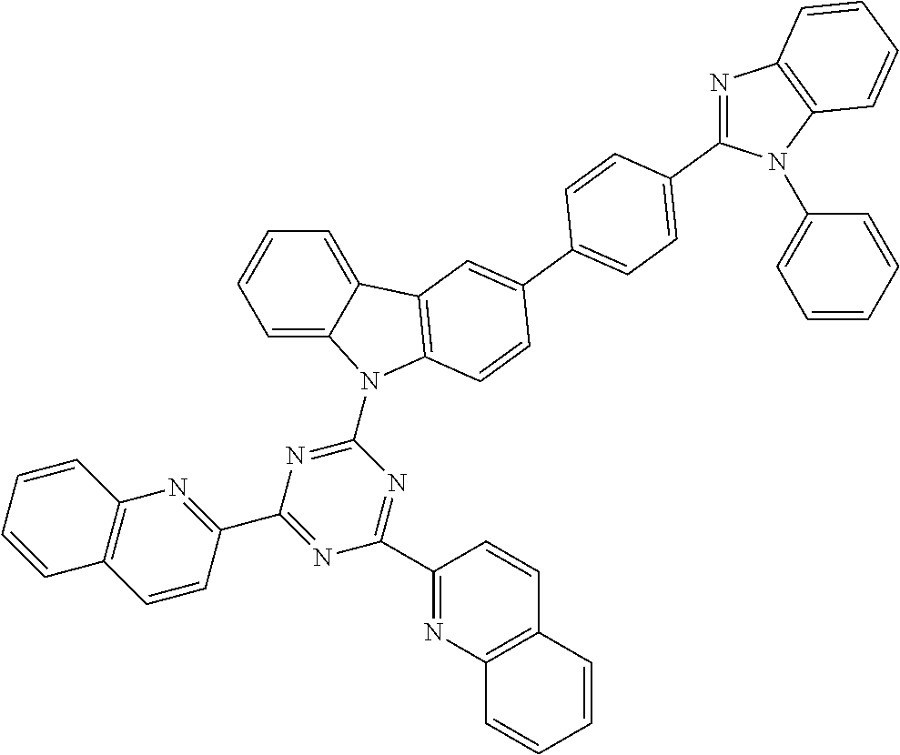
C1=C2C(=CC=C1)C1=C(N2C2=NC(C3=NC4=C(C=C3)C=CC=C4)=NC(C3=NC4=C(C=C3)C=CC=C4)=N2)C=CC(C2=CC=C(C3=NC4=C(N3C3=CC=CC=C3)C=CC=C4)C=C2)=C1
